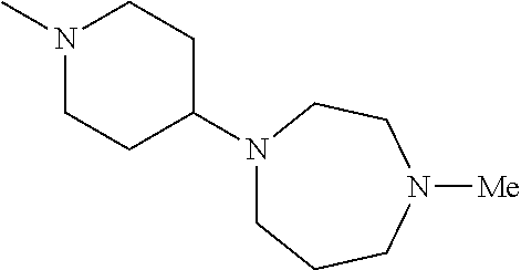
N1(C)CCC(N2CCCN([Me])CC2)CC1
